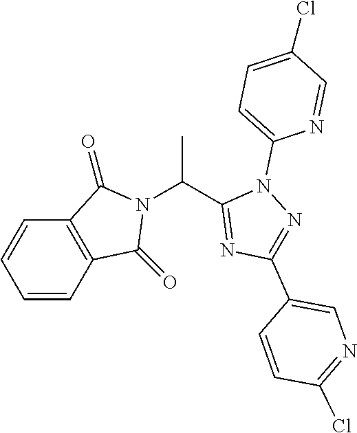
N1(C(C2=NC(C3=CN=C(Cl)C=C3)=NN2C2=CC=C(Cl)C=N2)C)C(=O)C2=C(C1=O)C=CC=C2
